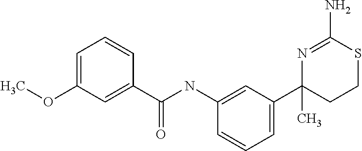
C1=C(OC)C=C(C(NC2=CC(C3(C)CCSC(N)=N3)=CC=C2)=O)C=C1
